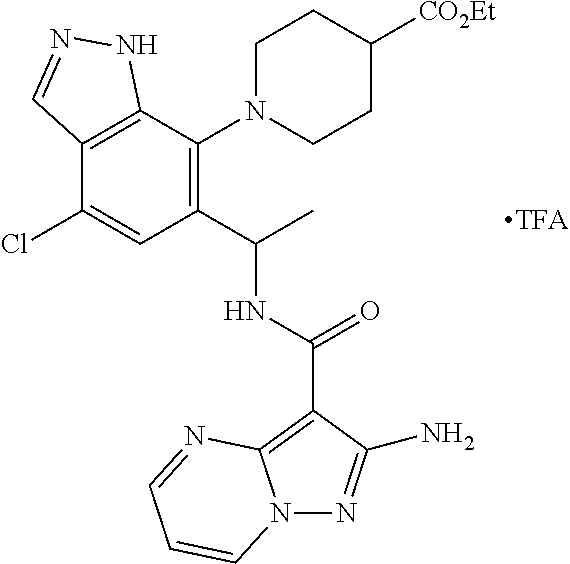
C12=C(C(N3CCC([CO2Et])CC3)=C(C(C)NC(=O)C3=C4N(N=C3N)C=CC=N4)C=C1Cl)NN=C2
